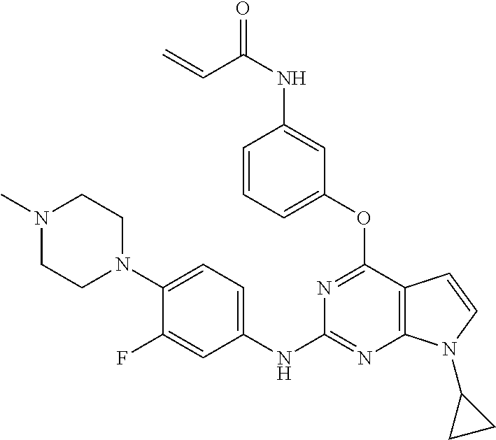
C1(NC2=NC3=C(C(OC4=CC=CC(NC(C=C)=O)=C4)=N2)C=CN3C2CC2)=CC=C(N2CCN(C)CC2)C(F)=C1
